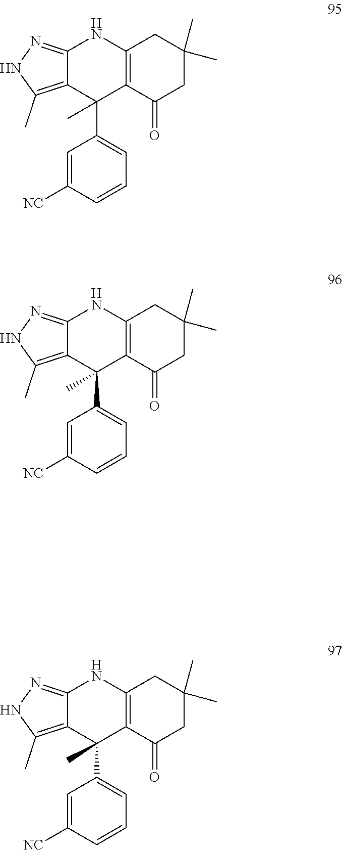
C12=C(C(=O)CC(C)(C)C1)C(C1=CC=CC([NC])=C1)(C)C1=C(C)NN=C1N2.C12=C(C(=O)CC(C)(C)C1)C(C1=CC=CC([NC])=C1)(C)C1=C(C)NN=C1N2.C12=C(C(=O)CC(C)(C)C1)C(C1=CC=CC([NC])=C1)(C)C1=C(C)NN=C1N2
